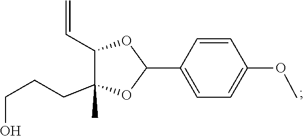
O(C)C1=CC=C(C2OC(CCCO)(C)C(C=C)O2)C=C1
